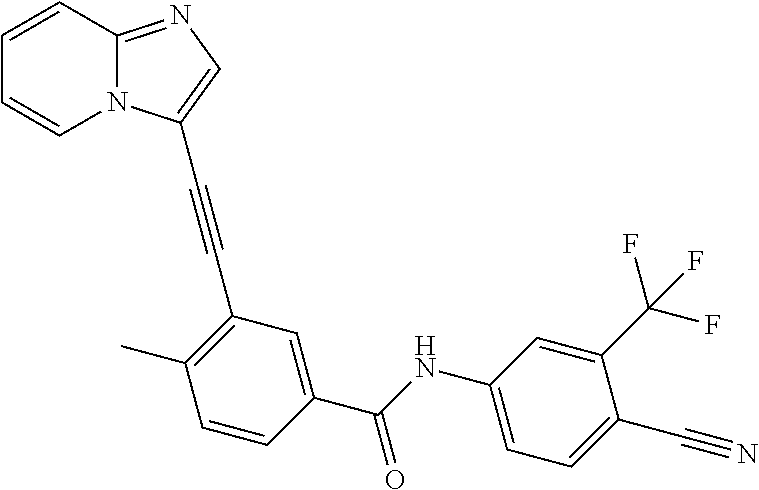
C1=CC2=NC=C(C#CC3=C(C)C=CC(C(=O)NC4=CC=C(C#N)C(C(F)(F)F)=C4)=C3)N2C=C1
